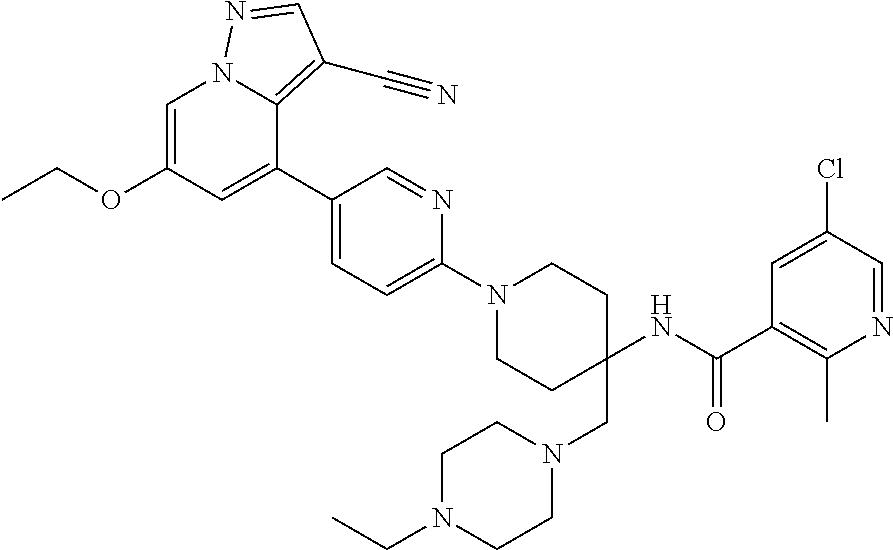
C1=C(OCC)C=C(C2=CC=C(N3CCC(CN4CCN(CC)CC4)(NC(=O)C4=C(C)N=CC(Cl)=C4)CC3)N=C2)C2=C(C#N)C=NN12
